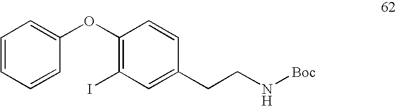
C1=CC=CC(OC2=C(I)C=C(CCN[Boc])C=C2)=C1
